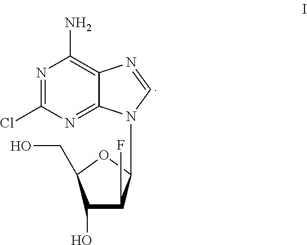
C1(O)C(F)C(N2C3=NC(Cl)=NC(N)=C3N=C2)OC1CO
